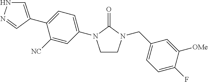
C1([NC])=CC(N2CCN(CC3=CC=C(F)C([OMe])=C3)C2=O)=CC=C1C1=CNN=C1
